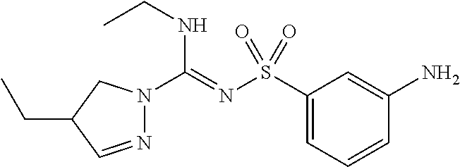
C1(S(N=C(NCC)N2N=CC(CC)C2)(=O)=O)=CC=CC(N)=C1
